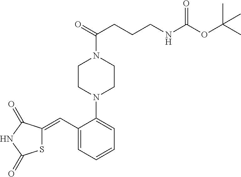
S1C(=CC2=CC=CC=C2N2CCN(C(CCCNC(OC(C)(C)C)=O)=O)CC2)C(=O)NC1=O
